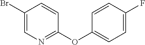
C1(Br)=CN=C(OC2=CC=C(F)C=C2)C=C1
